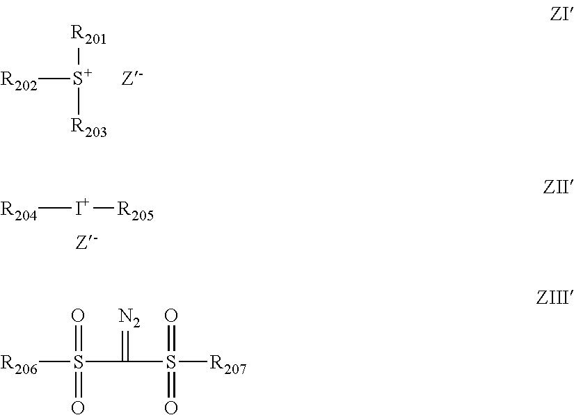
[S+]([R202])([R201])[R203].[Z-].[R204][I+][R205].[Z-].[R206]S(=O)(=O)C(=[N2])S(=O)(=O)[R207]
